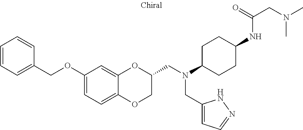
C1(OCC2=CC=CC=C2)=CC=C2C(=C1)OC(CN(C1CCC(NC(CN(C)C)=O)CC1)CC1=CC=NN1)CO2
